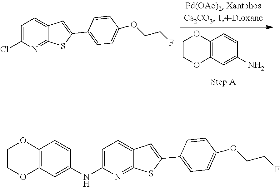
C1COC2=C(O1)C=CC(N)=C2.C1=C(Cl)N=C2C(=C1)C=C(C1=CC=C(OCCF)C=C1)S2.C1=C(NC2=CC3=C(OCCO3)C=C2)N=C2C(=C1)C=C(C1=CC=C(OCCF)C=C1)S2
